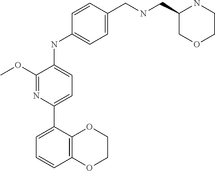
C1OC2=C(OC1)C=CC=C2C1=CC=C(NC2=CC=C(CNCC3NCCOC3)C=C2)C(OC)=N1
